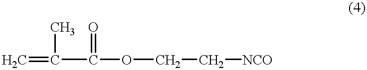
C=C(C(OCC[NCO])=O)C
